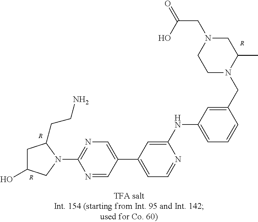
[R].C1C(O)CN(C2=NC=C(C3=CC=NC(NC4=CC=CC(CN5C(C)CN(CC(=O)O)CC5)=C4)=C3)C=N2)C1CCN.[R].[R]
